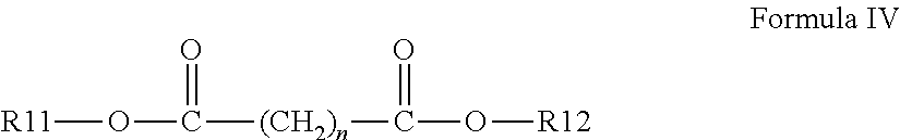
[R11]OC(=O)[(CH2)n]C(=O)O[R12]
